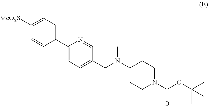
C1([MeO2S])=CC=C(C2=CC=C(CN(C3CCN(C(OC(C)(C)C)=O)CC3)C)C=N2)C=C1
